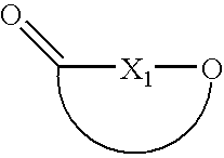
C([X1]O)=O
